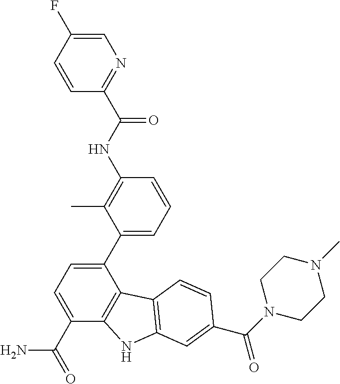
C1(C2=CC=CC(NC(C3=NC=C(F)C=C3)=O)=C2C)=CC=C(C(=O)N)C2=C1C1=C(N2)C=C(C(=O)N2CCN(C)CC2)C=C1
